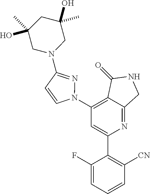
C1(N2N=C(N3CC(O)(C)CC(C)(O)C3)C=C2)=C2C(=NC(C3=C([CN])C=CC=C3F)=C1)CNC2=O
